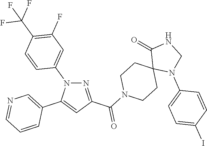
N1=C(C(N2CCC3(CC2)N(C2=CC=C(I)C=C2)CNC3=O)=O)C=C(C2=CN=CC=C2)N1C1=CC(F)=C(C(F)(F)F)C=C1
